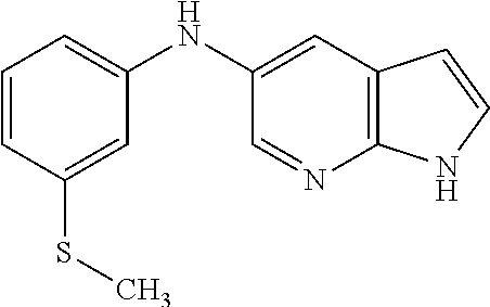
C1(NC2=CC=CC(SC)=C2)=CC2=C(N=C1)NC=C2
